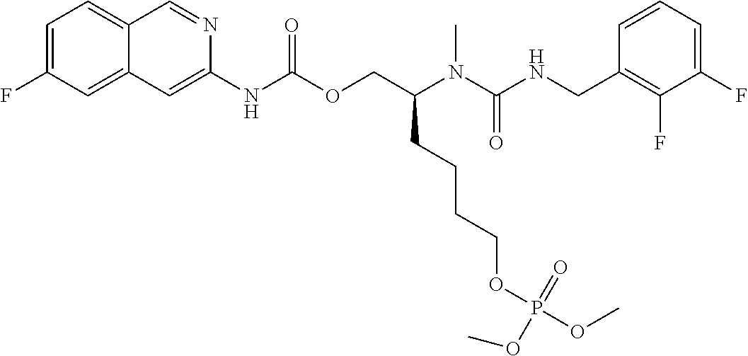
C1=CC(CNC(N(C(COC(NC2=CC3=CC(F)=CC=C3C=N2)=O)CCCCOP(OC)(=O)OC)C)=O)=C(F)C(F)=C1
